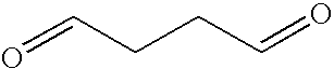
O=CCCC=O
